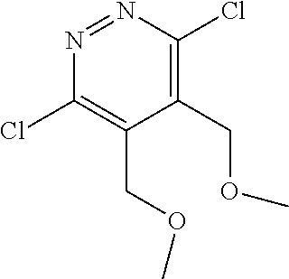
C1(COC)=C(Cl)N=NC(Cl)=C1COC
